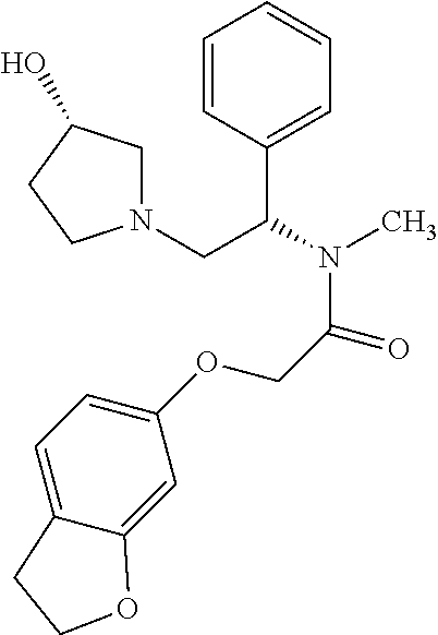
C1=CC(C(CN2CC(O)CC2)N(C)C(COC2=CC=C3C(=C2)OCC3)=O)=CC=C1
